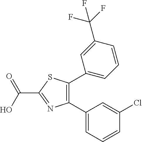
C1(C2=C(C3=CC=CC(C(F)(F)F)=C3)SC(C(=O)O)=N2)=CC=CC(Cl)=C1
